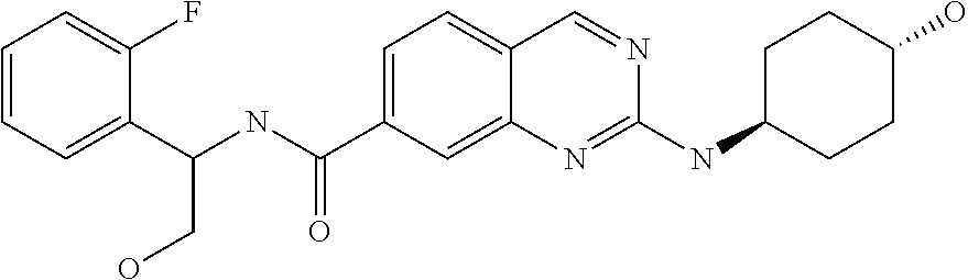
C1=C(C(NC(C2=CC=CC=C2F)CO)=O)C=C2C(=C1)C=NC(NC1CCC(O)CC1)=N2
